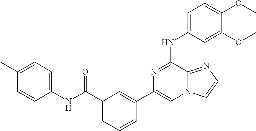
C1=C(NC2=NC(C3=CC(C(=O)NC4=CC=C(C)C=C4)=CC=C3)=CN3C2=NC=C3)C=C(OC)C(OC)=C1
